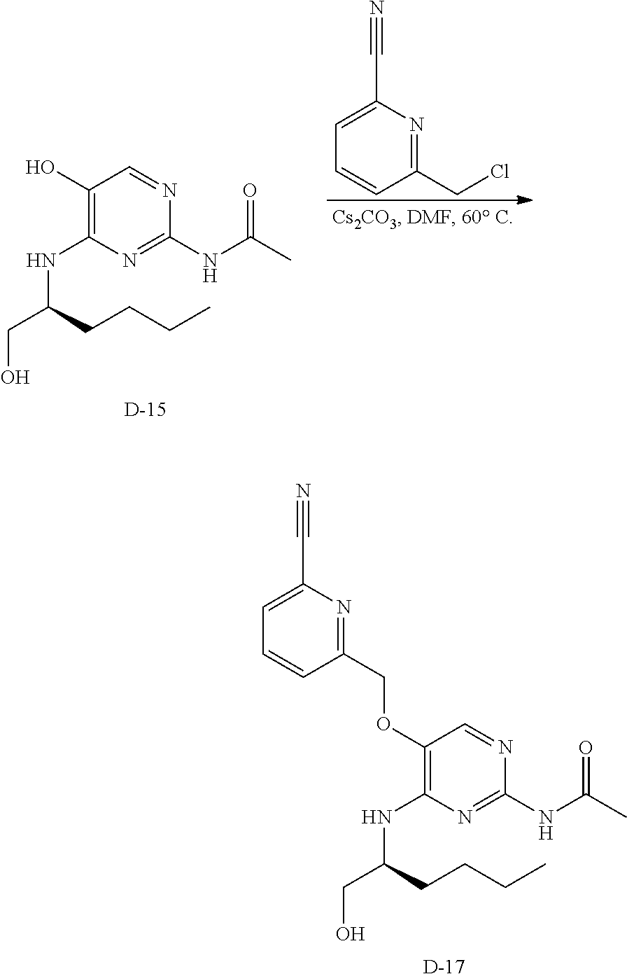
[D].C1(OCC2=NC(C#N)=CC=C2)=C(NC(CO)CCCC)N=C(NC(C)=O)N=C1.C1(CCl)=NC(C#N)=CC=C1.OC1=C(NC(CO)CCCC)N=C(NC(C)=O)N=C1.[D]
